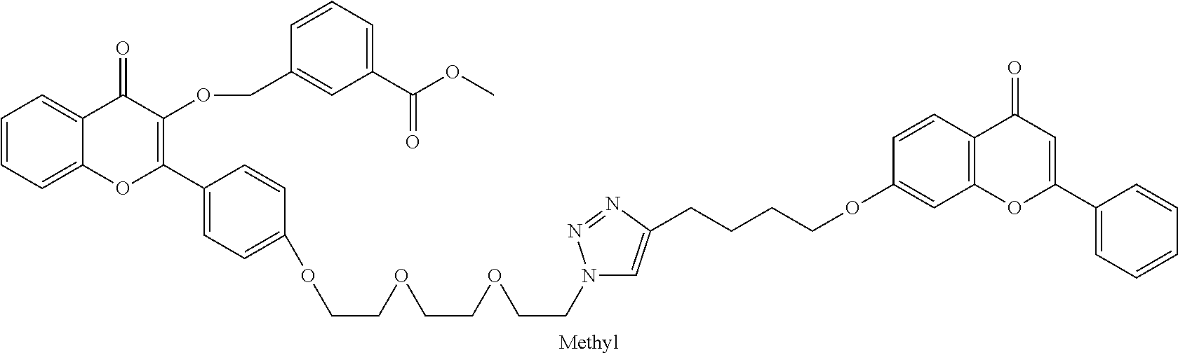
C1=CC=C2C(=C1)C(=O)C(OCC1=CC(C(OC)=O)=CC=C1)=C(C1=CC=C(OCCOCCOCCN3C=C(CCCCOC4=CC5=C(C=C4)C(=O)C=C(C4=CC=CC=C4)O5)N=N3)C=C1)O2
